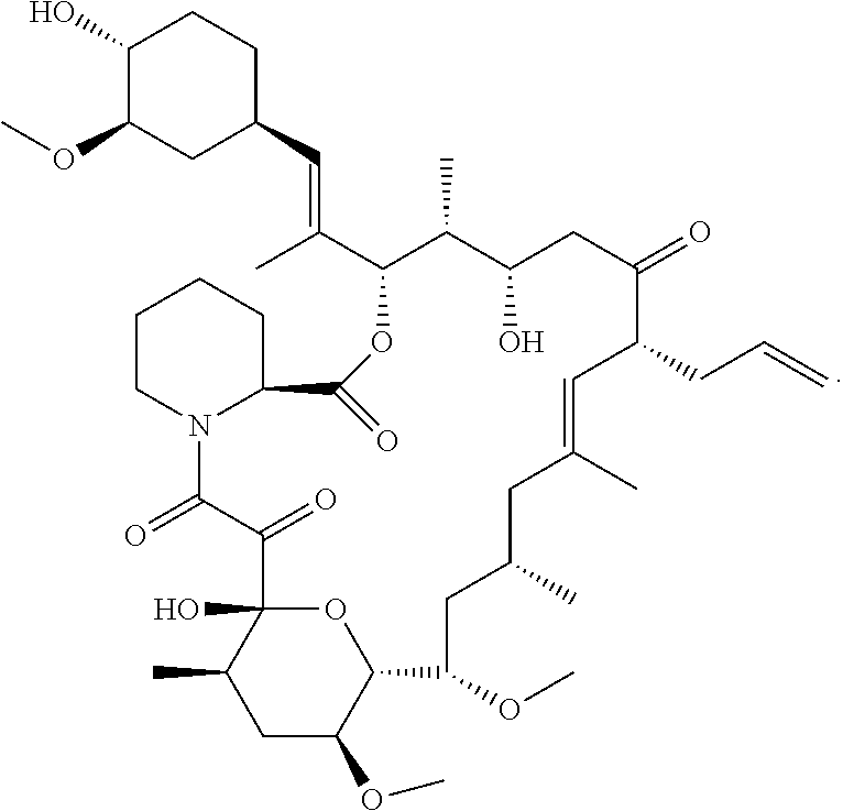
C1(O)C(OC)CC(C=C(C)C2C(C)C(O)CC(=O)C(CC=C)C=C(C)CC(C)CC(OC)C3OC(O)(C(C)CC3OC)C(=O)C(=O)N3C(CCCC3)C(=O)O2)CC1
